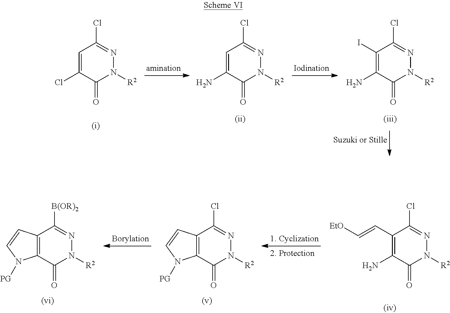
C1=C(Cl)C(=O)N([R2])N=C1Cl.C1=C(N)C(=O)N([R2])N=C1Cl.C1(I)=C(N)C(=O)N([R2])N=C1Cl.C12=C(C(=O)N([R2])N=C1[B(OR)2])N([PG])C=C2.C12=C(C(=O)N([R2])N=C1Cl)N([PG])C=C2.C1(C=C[EtO])=C(N)C(=O)N([R2])N=C1Cl
